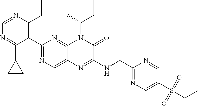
C1(C2=NC=C3C(=N2)N(C(CC)C)C(=O)C(NCC2=NC=C(S(CC)(=O)=O)C=N2)=N3)=C(CC)N=CN=C1C1CC1
